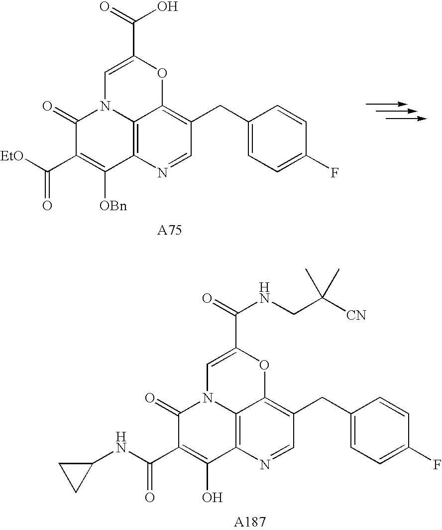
C12=C3N=CC(CC4=CC=C(F)C=C4)=C1OC(C(=O)O)=CN2C(=O)C(C([EtO])=O)=C3[OBn].C12=C3N=CC(CC4=CC=C(F)C=C4)=C1OC(C(=O)NCC([CN])(C)C)=CN2C(=O)C(C(NC1CC1)=O)=C3O
